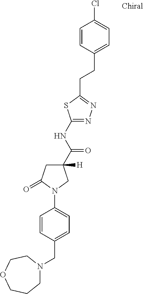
C(C1=CC=C(N2C(=O)CC(C(NC3=NN=C(CCC4=CC=C(Cl)C=C4)S3)=O)([H])C2)C=C1)N1CCCOCC1
